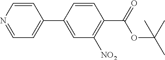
C1=CN=CC=C1C1=CC([NO2])=C(C(=O)OC(C)(C)C)C=C1
